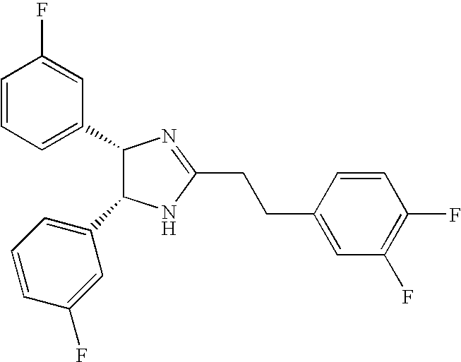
C1=CC=C(C2C(C3=CC=CC(F)=C3)NC(CCC3=CC(F)=C(F)C=C3)=N2)C=C1F
